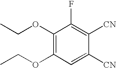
C1(OCC)=C(OCC)C=C([CN])C([CN])=C1F
